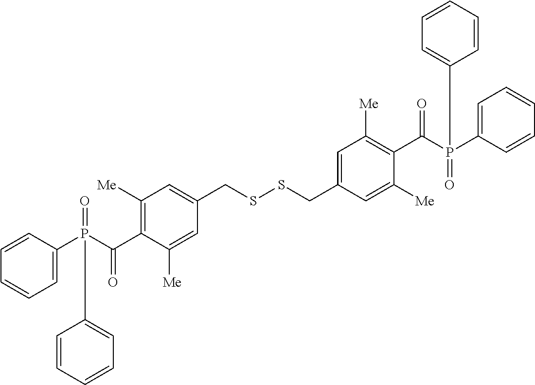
C1=CC(P(=O)(C(=O)C2=C([Me])C=C(CSSCC3=CC([Me])=C(C(=O)P(C4=CC=CC=C4)(=O)C4=CC=CC=C4)C([Me])=C3)C=C2[Me])C2=CC=CC=C2)=CC=C1
